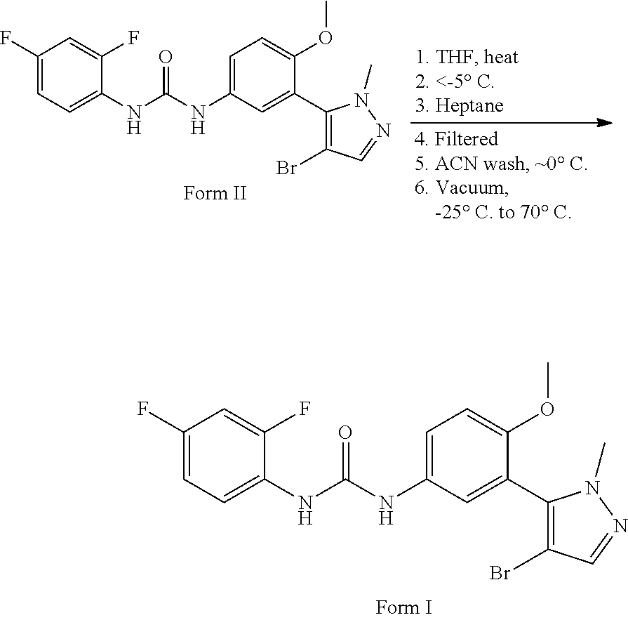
C1=C(NC(NC2=CC=C(F)C=C2F)=O)C=C(C2=C(Br)C=NN2C)C(OC)=C1.C1=C(NC(NC2=CC=C(F)C=C2F)=O)C=C(C2=C(Br)C=NN2C)C(OC)=C1
